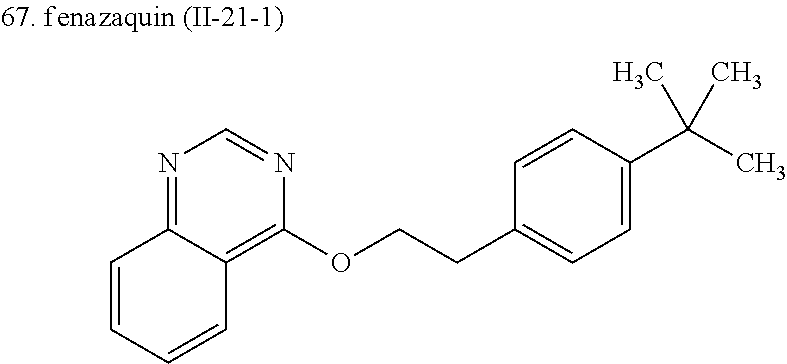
N1=C2C(=C(OCCC3=CC=C(C(C)(C)C)C=C3)N=C1)C=CC=C2
